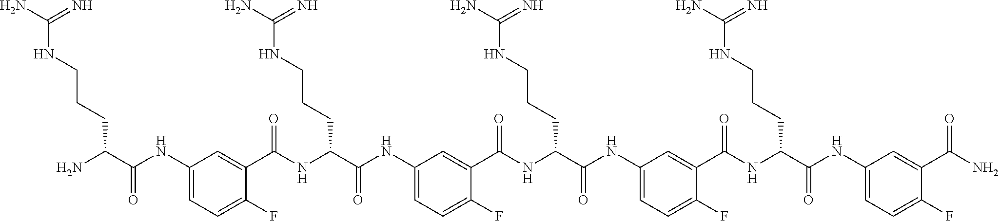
C1(NC(C(N)CCCNC(N)=N)=O)=CC=C(F)C(C(NC(C(NC2=CC=C(F)C(C(NC(C(NC3=CC=C(F)C(C(NC(C(NC4=CC=C(F)C(C(N)=O)=C4)=O)CCCNC(N)=N)=O)=C3)=O)CCCNC(N)=N)=O)=C2)=O)CCCNC(N)=N)=O)=C1
